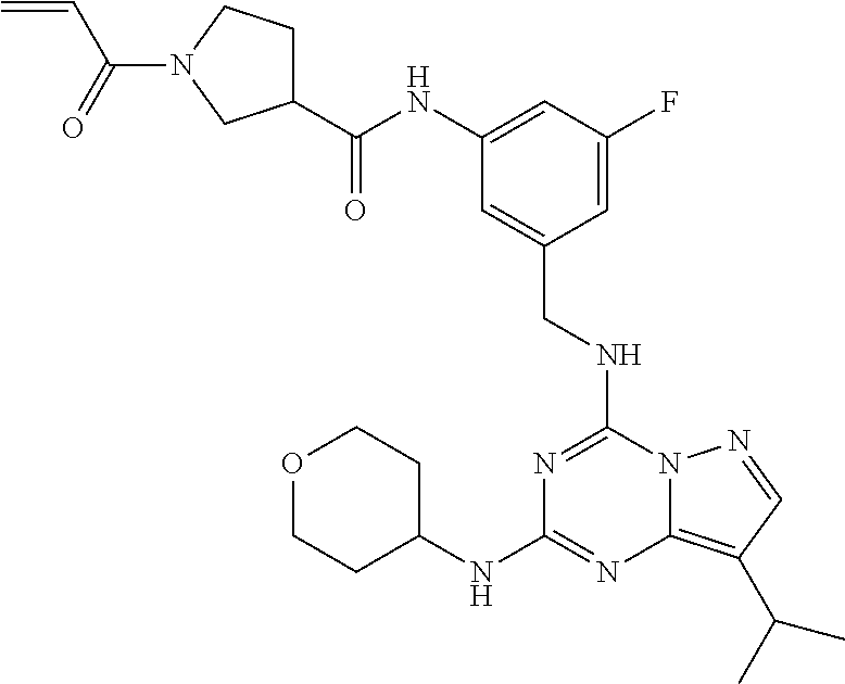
C1(C(NC2=CC(F)=CC(CNC3=NC(NC4CCOCC4)=NC4=C(C(C)C)C=NN34)=C2)=O)CCN(C(=O)C=C)C1
